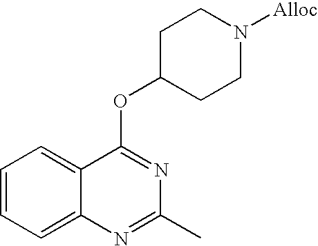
C1=CC=C2C(=C1)C(OC1CCN([Alloc])CC1)=NC(C)=N2
